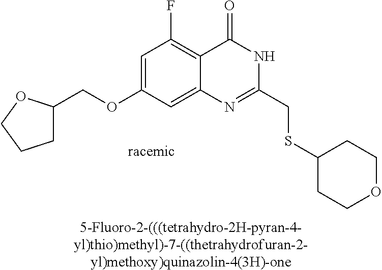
[5-Fluoro-2-(((tetrahydro-2H-pyran-4-yl)thio)methyl)-7-((thetrahydrofuran-2-yl)methoxy)quinazolin-4(3H)-one].C1(OCC2CCCO2)=CC(F)=C2C(=C1)N=C(CSC1CCOCC1)NC2=O
